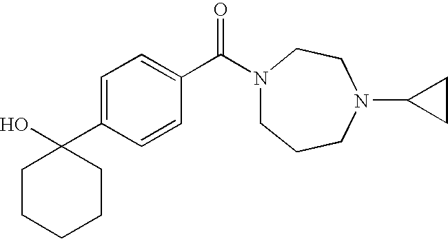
OC1(C2=CC=C(C(N3CCCN(C4CC4)CC3)=O)C=C2)CCCCC1
